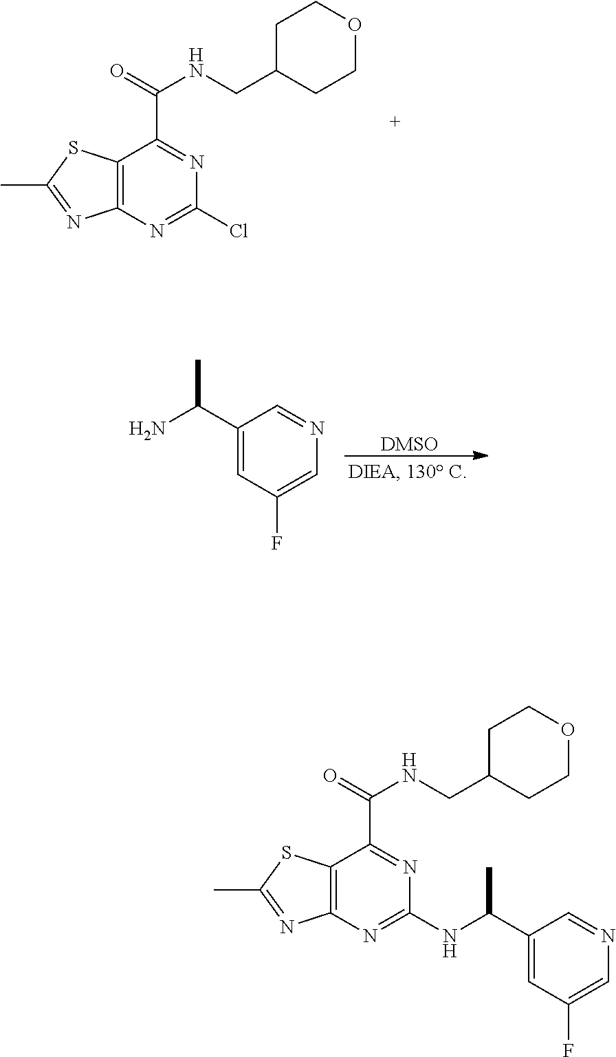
C12=C(N=C(Cl)N=C1C(=O)NCC1CCOCC1)N=C(C)S2.[DMSO].C1(C(N)C)=CC(F)=CN=C1.C12=C(N=C(NC(C3=CC(F)=CN=C3)C)N=C1C(=O)NCC1CCOCC1)N=C(C)S2
